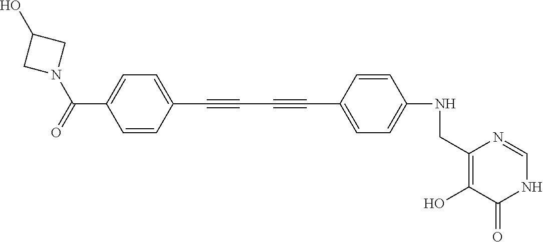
C1=C(C(=O)N2CC(O)C2)C=CC(C#CC#CC2=CC=C(NCC3=C(O)C(=O)NC=N3)C=C2)=C1
